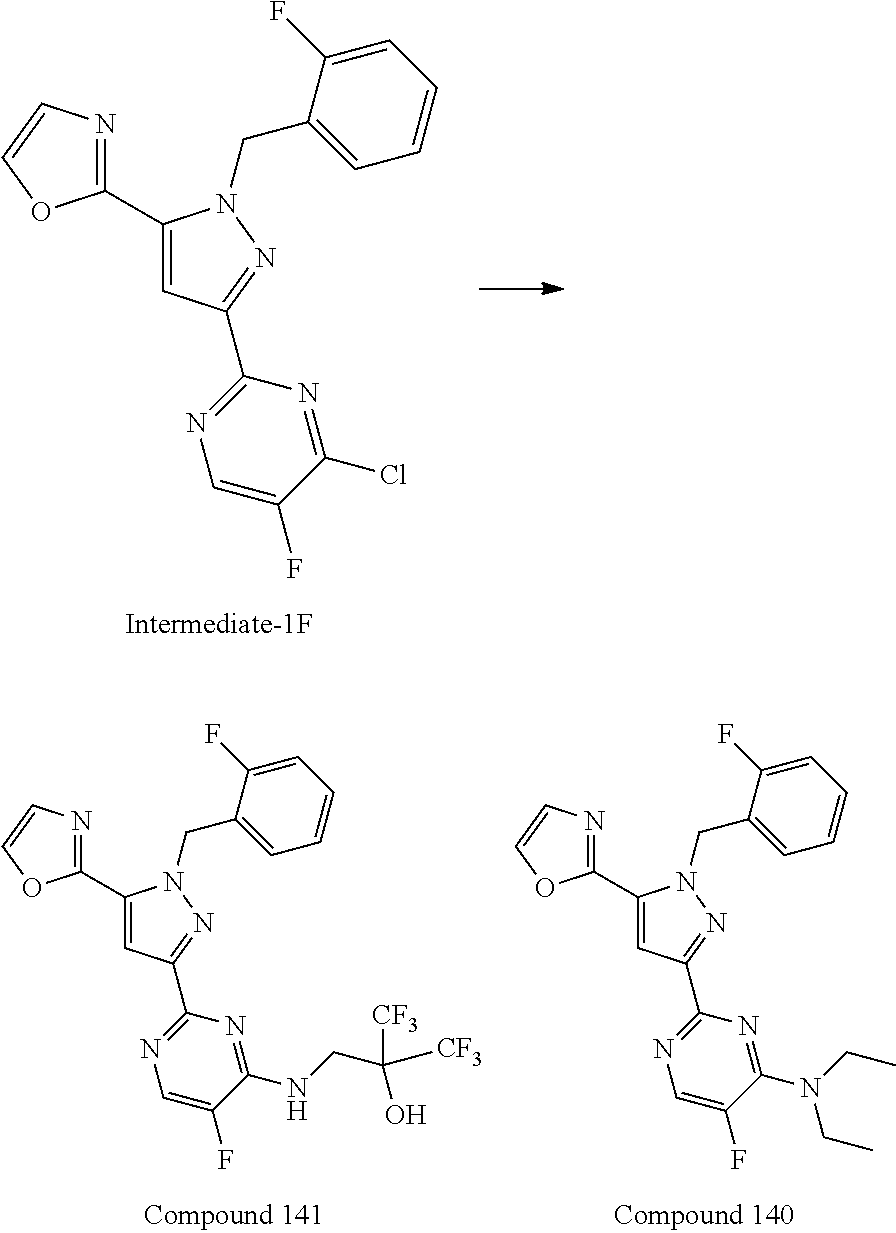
C1(C2=CC(C3=NC=C(F)C(Cl)=N3)=NN2CC2=CC=CC=C2F)=NC=CO1.C1(C2=CC(C3=NC=C(F)C(N(CC)CC)=N3)=NN2CC2=CC=CC=C2F)=NC=CO1.C1(C2=CC(C3=NC=C(F)C(NCC(O)([CF3])[CF3])=N3)=NN2CC2=CC=CC=C2F)=NC=CO1
